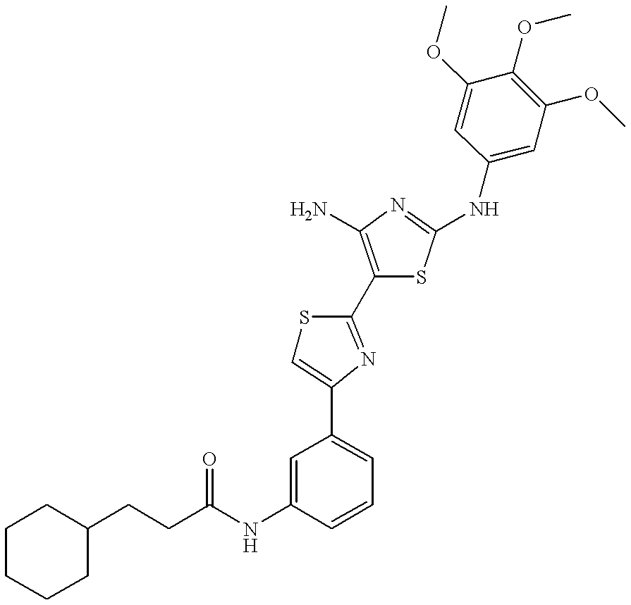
C(CC1CCCCC1)C(NC1=CC(C2=CSC(C3=C(N)N=C(NC4=CC(OC)=C(OC)C(OC)=C4)S3)=N2)=CC=C1)=O
